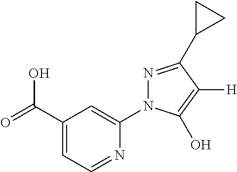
OC(C1=CC=NC(N2N=C(C3CC3)C([H])=C2O)=C1)=O
